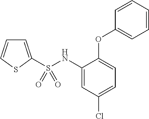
S(NC1=CC(Cl)=CC=C1OC1=CC=CC=C1)(=O)(=O)C1=CC=CS1
